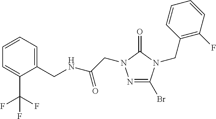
C1(CNC(CN2N=C(Br)N(CC3=C(F)C=CC=C3)C2=O)=O)=CC=CC=C1C(F)(F)F
